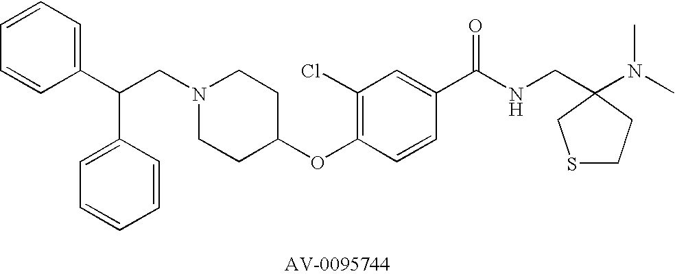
C(CN1CCC(OC2=C(Cl)C=C(C(NCC3(N(C)C)CCSC3)=O)C=C2)CC1)(C1=CC=CC=C1)C1=CC=CC=C1
